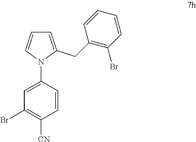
C1=C(N2C=CC=C2CC2=C(Br)C=CC=C2)C=CC([CN])=C1Br
